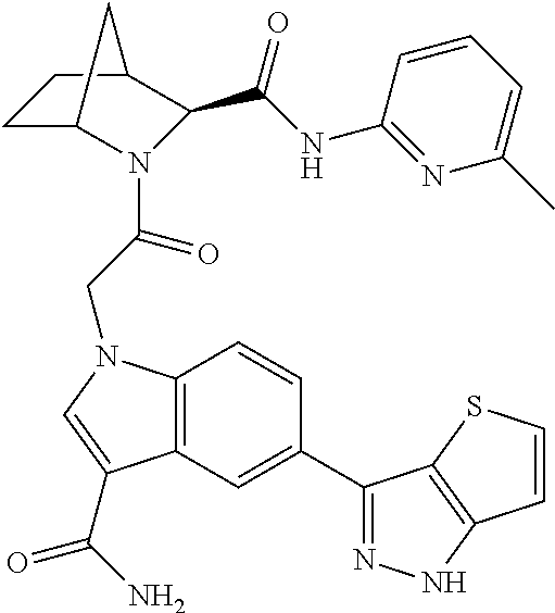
C12=C(N(CC(=O)N3C4CCC(C3C(NC3=NC(C)=CC=C3)=O)C4)C=C1C(=O)N)C=CC(C1=NNC3=C1SC=C3)=C2
